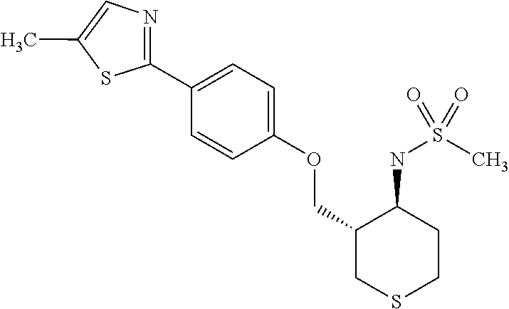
C1(C2=CC=C(OCC3CSCCC3NS(C)(=O)=O)C=C2)=NC=C(C)S1
